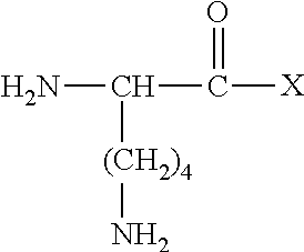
NC([(CH2)4]N)C(=O)[X]
